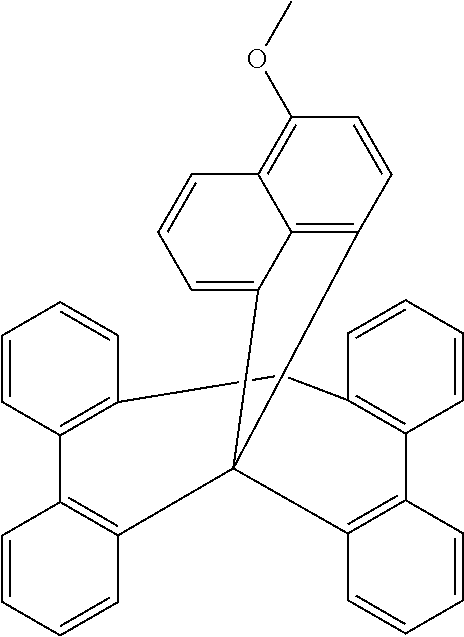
C12=C3C=CC(OC)=C1C=CC=C2C31C2=C(C3=C(C=CC=C3)CC3=C(C=CC=C3)C3=C1C=CC=C3)C=CC=C2
